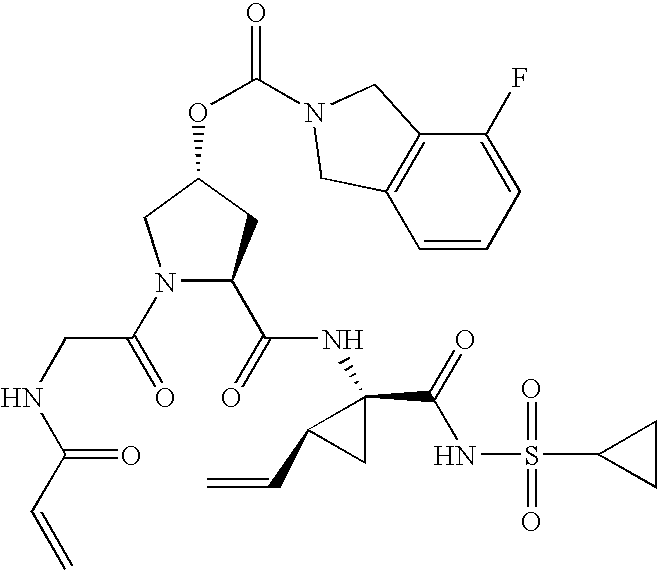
N1(C(=O)CNC(C=C)=O)C(C(=O)NC2(C(NS(=O)(=O)C3CC3)=O)C(C=C)C2)CC(OC(=O)N2CC3=C(C=CC=C3F)C2)C1
